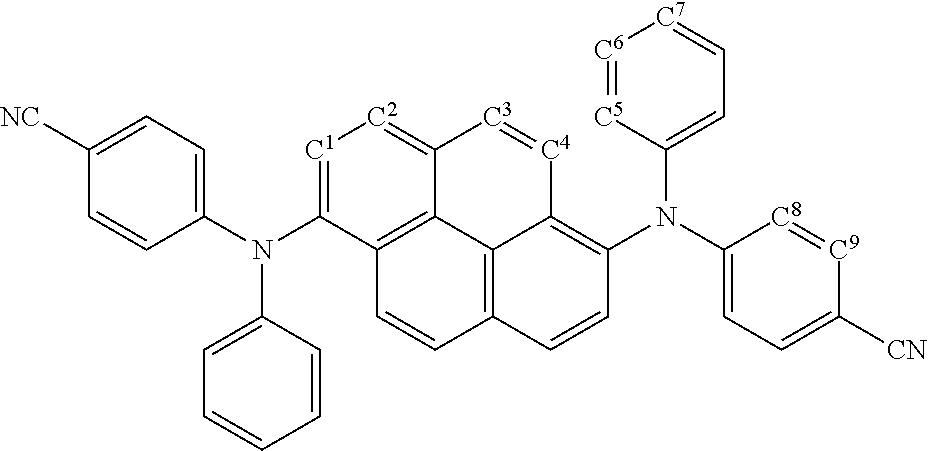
C1([NC])=CC=C(N(C2=CC=CC=C2)C2=[C1][C2]=C3C4=C2C=CC2=C4C(=C(N(C4=CC=C([CN])[C9]=[C8]4)C4=CC=[C7][C6]=[C5]4)C=C2)[C4]=[C3]3)C=C1
